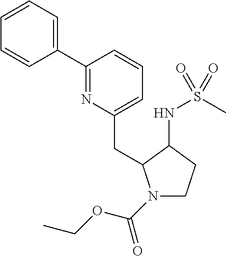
N1(C(=O)OCC)CCC(NS(=O)(=O)C)C1CC1=CC=CC(C2=CC=CC=C2)=N1
